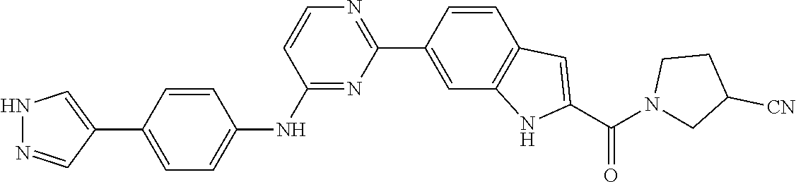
N1N=CC(C2=CC=C(NC3=NC(C4=CC5=C(C=C4)C=C(C(N4CC([CN])CC4)=O)N5)=NC=C3)C=C2)=C1
